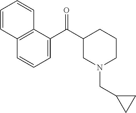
C12=C(C(C(C3CN(CC4CC4)CCC3)=O)=CC=C1)C=CC=C2
